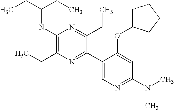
CCC(CC)NC1=C(CC)N=C(C2=CN=C(N(C)C)C=C2OC2CCCC2)C(CC)=N1
